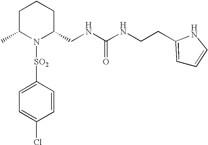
C1([SO2]N2C(CNC(NCCC3=CC=CN3)=O)CCCC2C)=CC=C(Cl)C=C1
